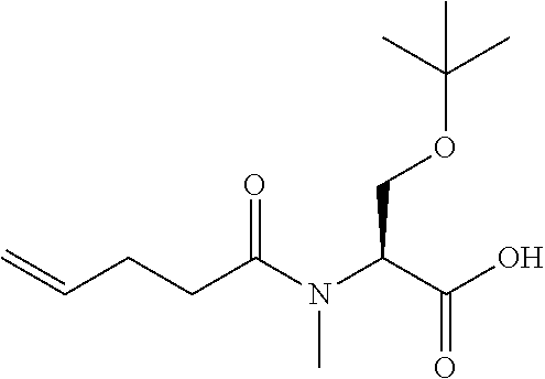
C(OCC(N(C(CCC=C)=O)C)C(O)=O)(C)(C)C
